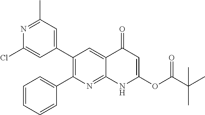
N1=C(C)C=C(C2=C(C3=CC=CC=C3)N=C3C(=C2)C(=O)C=C(OC(C(C)(C)C)=O)N3)C=C1Cl
